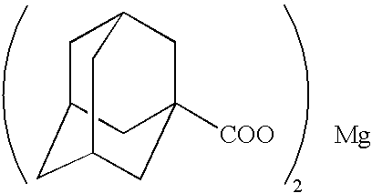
C1C2CC3CC([COO])(CC1C3)C2.[Mg]
